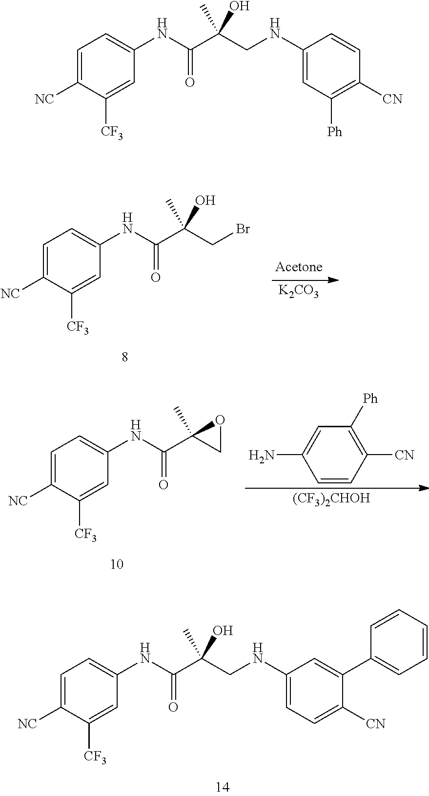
C1=C([NC])C([CF3])=CC(NC(C(CNC2=CC=C([CN])C(C3=CC=CC=C3)=C2)(O)C)=O)=C1.[K2CO3].C1=C([NC])C([CF3])=CC(NC(C(CBr)(O)C)=O)=C1.C1=C([NC])C([CF3])=CC(NC(C2(C)OC2)=O)=C1.C1=CC([CN])=C([Ph])C=C1N.[(CF3)2CHOH].C1=C([NC])C([CF3])=CC(NC(C(CNC2=CC([Ph])=C([CN])C=C2)(O)C)=O)=C1
